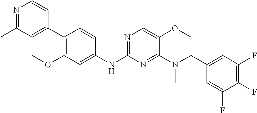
N1=C(C)C=C(C2=C(OC)C=C(NC3=NC=C4C(=N3)N(C)C(C3=CC(F)=C(F)C(F)=C3)CO4)C=C2)C=C1
